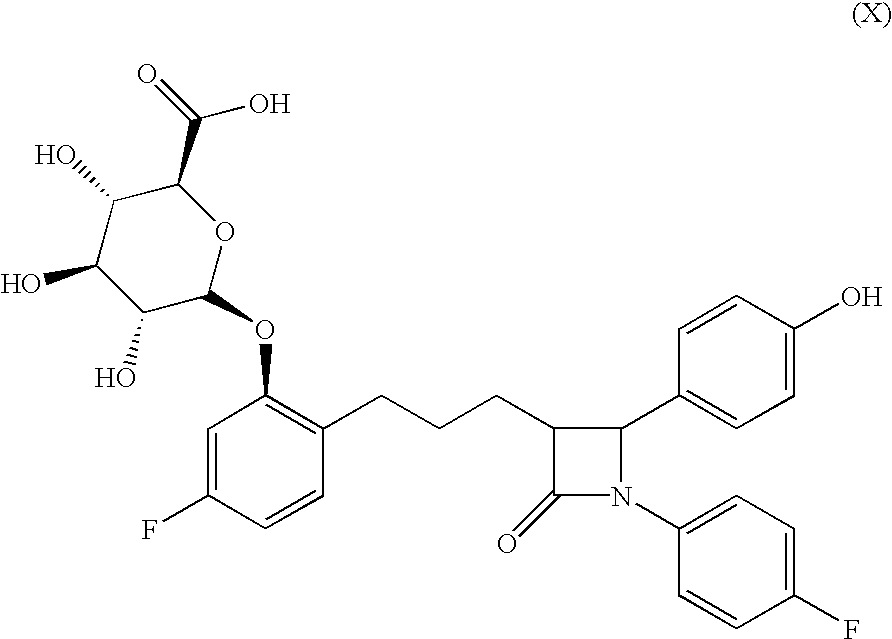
C1=C(F)C=CC(CCCC2C(=O)N(C3=CC=C(F)C=C3)C2C2=CC=C(O)C=C2)=C1OC1OC(C(=O)O)C(O)C(O)C1O
